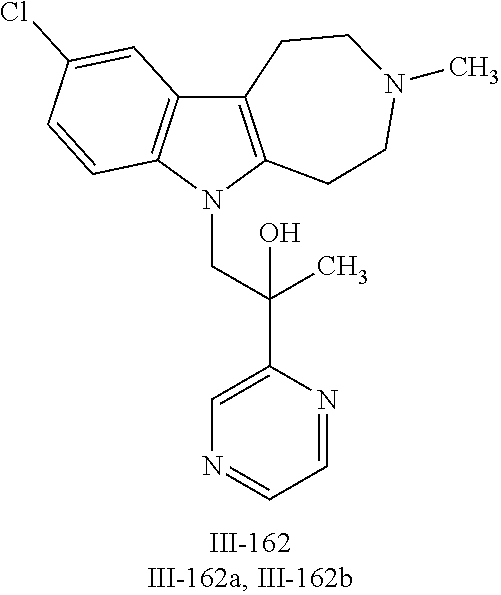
N1(CC(C2=CN=CC=N2)(C)O)C2=C(C3=C1C=CC(Cl)=C3)CCN(C)CC2
